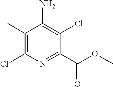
C1(C)=C(Cl)N=C(C(=O)OC)C(Cl)=C1N
